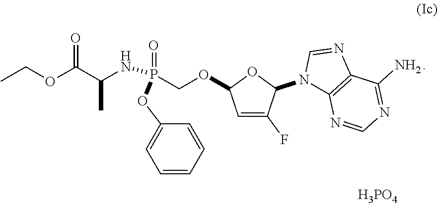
[H3PO4].CCOC(C(NP(COC1C=C(F)C(N2C3=C(N=C2)C(N)=NC=N3)O1)(OC1=CC=CC=C1)=O)C)=O
